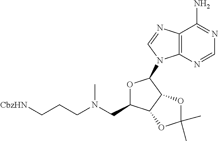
C1=NC2=C(C(N)=N1)N=CN2C1OC(CN(CCC[CbzHN])C)C2C1OC(C)(C)O2
